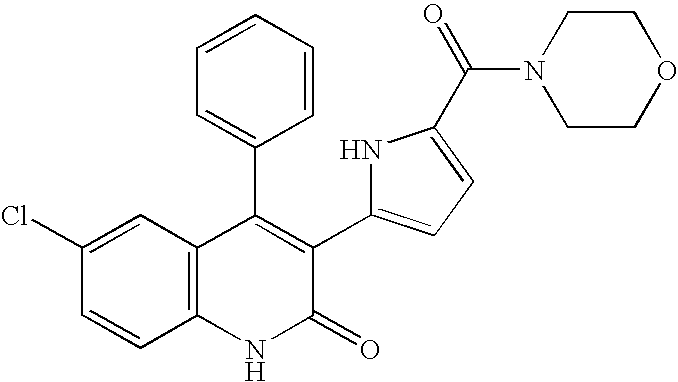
C1(Cl)=CC2=C(C=C1)NC(=O)C(C1=CC=C(C(=O)N3CCOCC3)N1)=C2C1=CC=CC=C1
